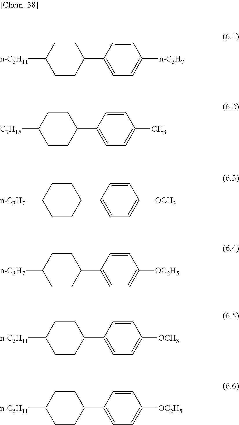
C1(C2=CC=C([n-C3H7])C=C2)CCC([n-C5H11])CC1.C1(C2=CC=C(C)C=C2)CCC([C7H15])CC1.C1(C2=CC=C([OCH3])C=C2)CCC([n-C3H7])CC1.C1(C2=CC=C([OC2H5])C=C2)CCC([n-C3H7])CC1.C1(C2=CC=C([OCH3])C=C2)CCC([n-C5H11])CC1.C1(C2=CC=C([OC2H5])C=C2)CCC([n-C5H11])CC1
